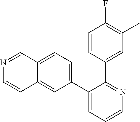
C1(C2=CC=C3C(=C2)C=CN=C3)=CC=CN=C1C1=CC(C)=C(F)C=C1
